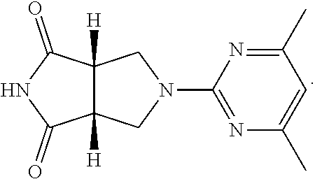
C1(N2CC3([H])C([H])(C2)C(=O)NC3=O)=NC(C)=CC(C)=N1
